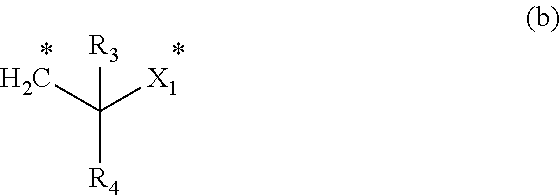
[R3]C([R4])([X1])C
